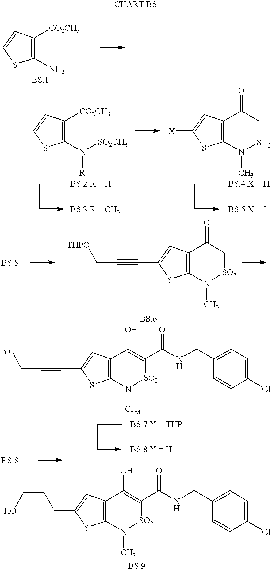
C1=CC([CO2CH3])=C(N)S1.C1=CC([CO2CH3])=C(N([SO2CH3])[R])S1.C1([X])=CC2=C(S1)N(C)[SO2]CC2=O.C1(C#CC[THPO])=CC2=C(S1)N(C)[SO2]CC2=O.C1(C#CC[YO])=CC2=C(S1)N(C)[SO2]C(C(NCC1=CC=C(Cl)C=C1)=O)=C2O.C1(CCCO)=CC2=C(S1)N(C)[SO2]C(C(NCC1=CC=C(Cl)C=C1)=O)=C2O
